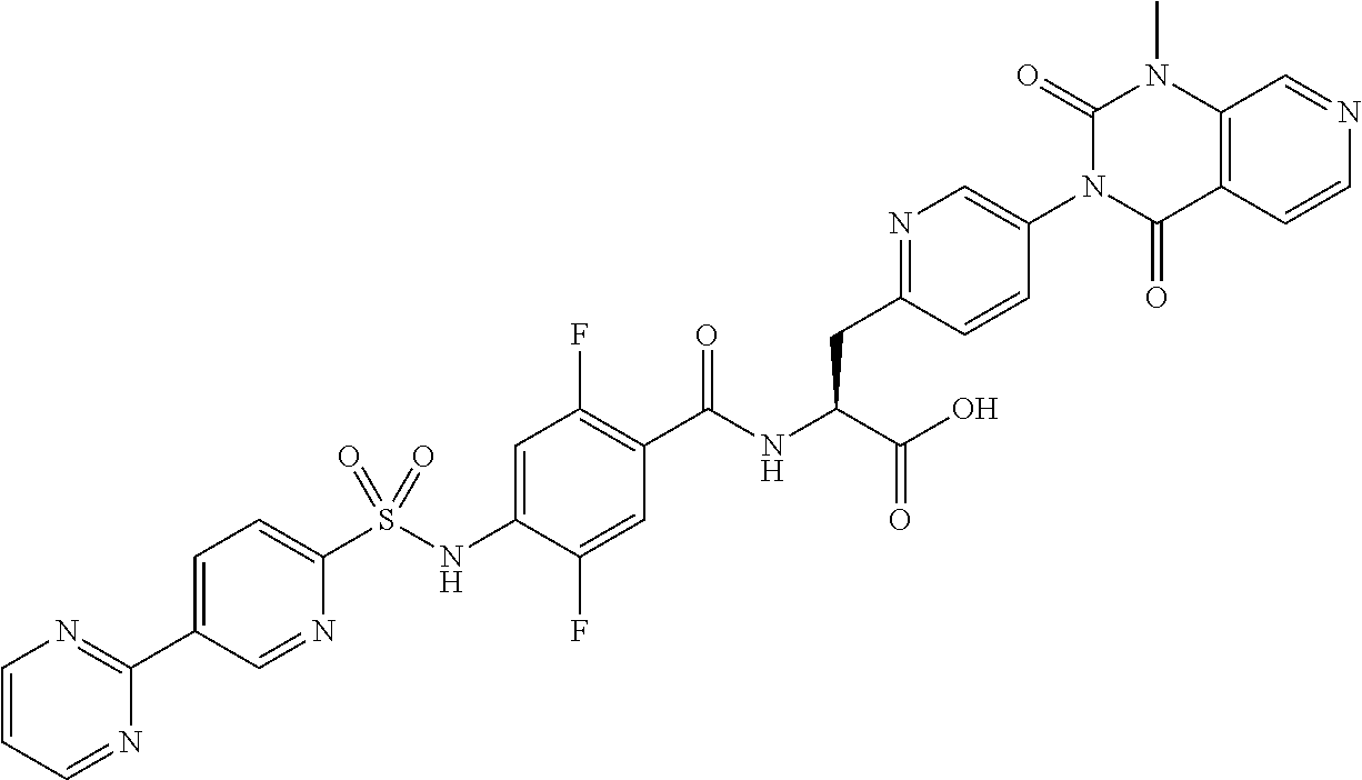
C1=C(C2=NC=CC=N2)C=NC(S(NC2=CC(F)=C(C(NC(C(O)=O)CC3=NC=C(N4C(=O)C5=C(N(C)C4=O)C=NC=C5)C=C3)=O)C=C2F)(=O)=O)=C1
